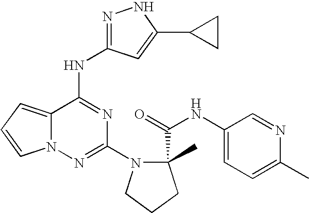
C1(N2CCCC2(C(=O)NC2=CC=C(C)N=C2)C)=NN2C(=CC=C2)C(NC2=NNC(C3CC3)=C2)=N1
